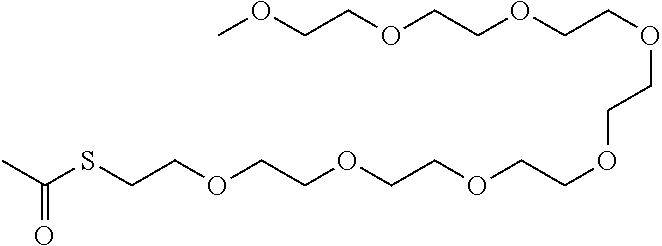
COCCOCCOCCOCCOCCOCCOCCOCCSC(C)=O
